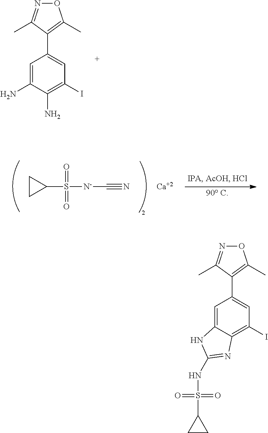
C1=C(N)C(N)=C(I)C=C1C1=C(C)ON=C1C.C1(S([N-]C#N)(=O)=O)CC1.[Ca].[90 C].C1=C2C(=C(I)C=C1C1=C(C)ON=C1C)N=C(NS(C1CC1)(=O)=O)N2
